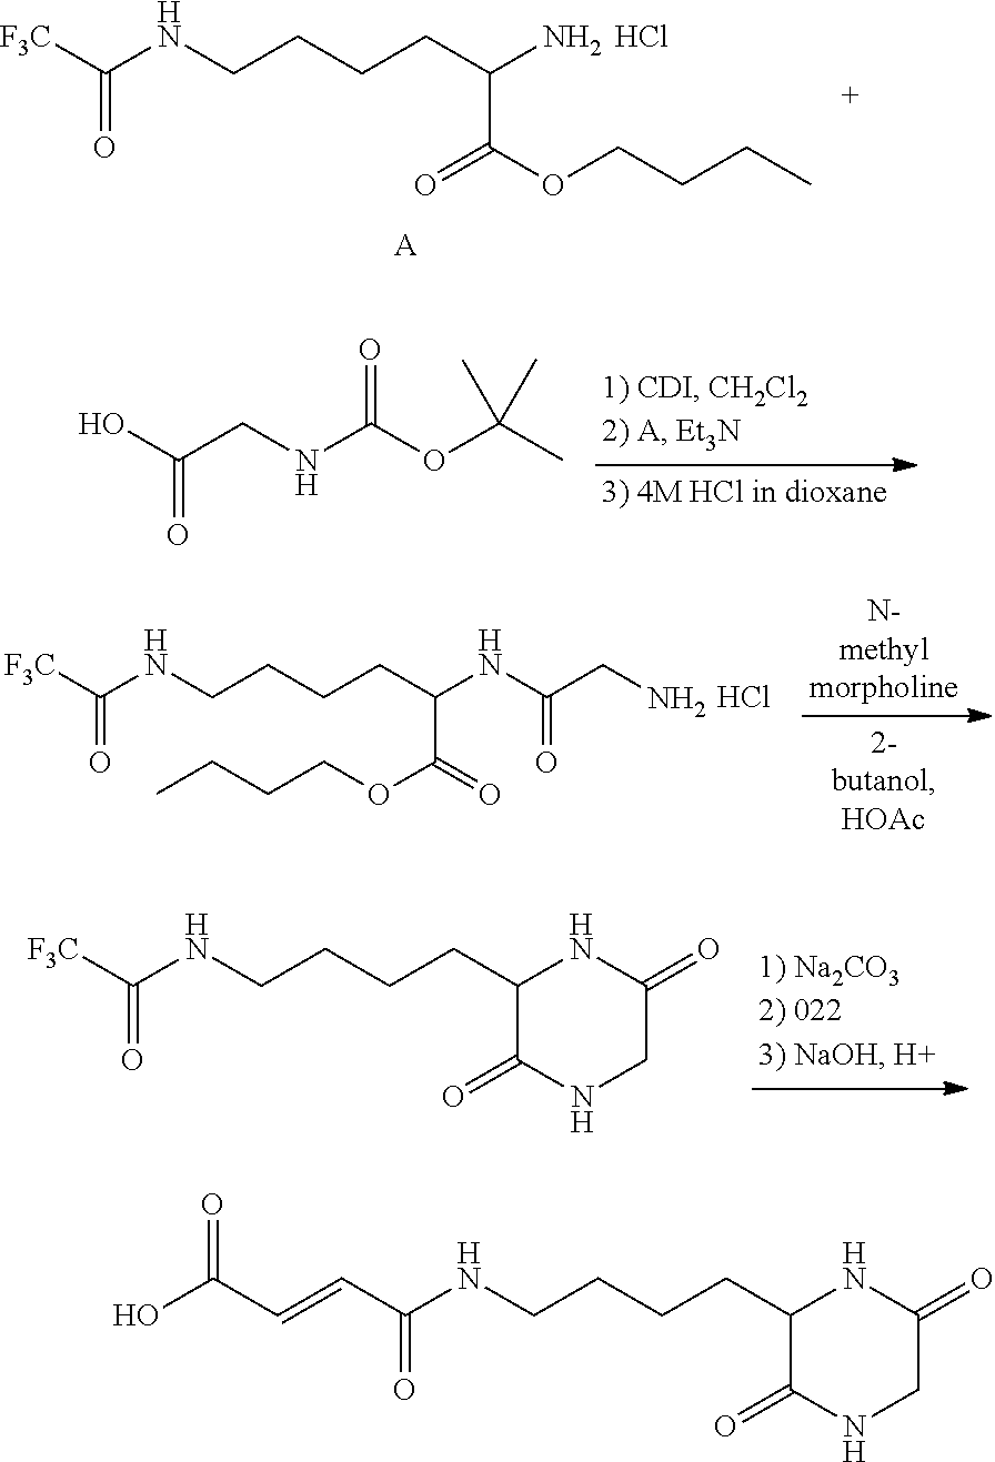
[F3C]C(=O)NCCCCC(N)C(=O)OCCCC.[A].Cl.OC(=O)CNC(=O)OC(C)(C)C.[F3C]C(=O)NCCCCC(NC(=O)CN)C(OCCCC)=O.Cl.[F3C]C(=O)NCCCCC1NC(=O)CNC1=O.C(C(=O)NCCCCC1NC(=O)CNC1=O)=CC(O)=O
